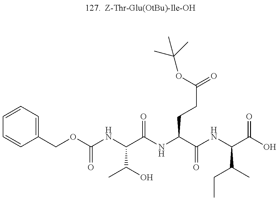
C1=CC=C(COC(NC(C(NC(C(NC(C(CC)C)C(=O)O)=O)CCC(=O)OC(C)(C)C)=O)C(O)C)=O)C=C1
